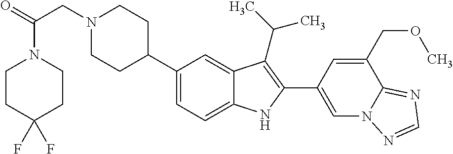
N1(CC(=O)N2CCC(F)(F)CC2)CCC(C2=CC=C3C(=C2)C(C(C)C)=C(C2=CN4C(=NC=N4)C(COC)=C2)N3)CC1
